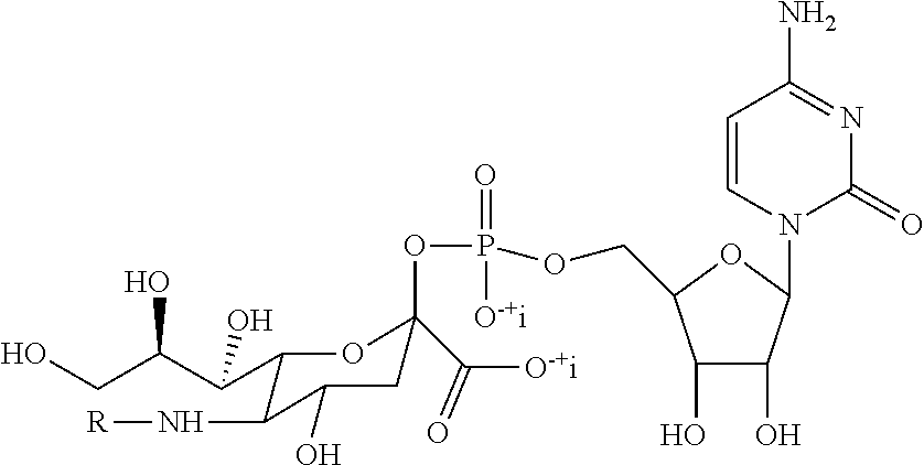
C1(C(C(CO)O)O)C(N[R])C(O)CC(C([O-+i])=O)(OP(OCC2C(O)C(O)C(N3C(=O)N=C(N)C=C3)O2)(=O)[O-+i])O1
